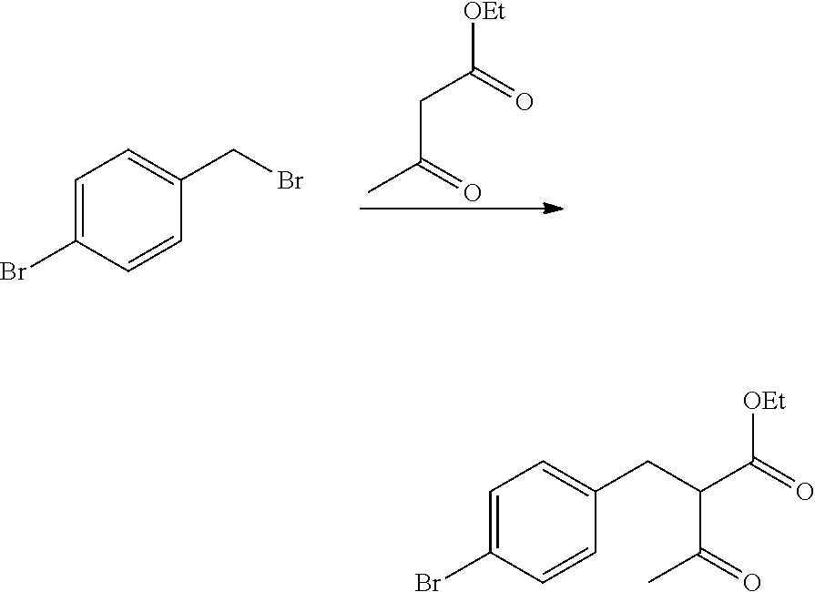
C(C(C)=O)C(=O)[OEt].C1(Br)=CC=C(CBr)C=C1.C1(Br)=CC=C(CC(C(C)=O)C(=O)[OEt])C=C1
